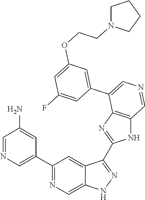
C1(C2=CN=CC(N)=C2)=NC=C2C(=C1)C(C1=NC3=C(N1)C=NC=C3C1=CC(OCCN3CCCC3)=CC(F)=C1)=NN2
